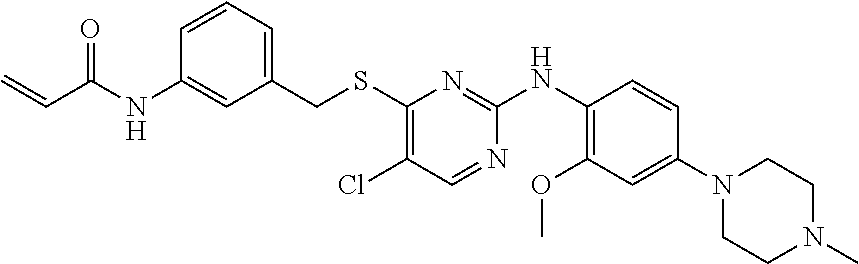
C1(Cl)=C(SCC2=CC=CC(NC(C=C)=O)=C2)N=C(NC2=C(OC)C=C(N3CCN(C)CC3)C=C2)N=C1
